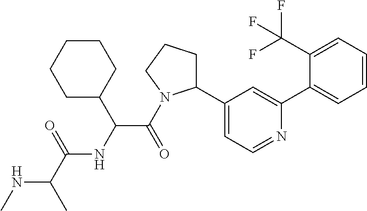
N(C(C)C(=O)NC(C(=O)N1C(C2=CC=NC(C3=CC=CC=C3C(F)(F)F)=C2)CCC1)C1CCCCC1)C
